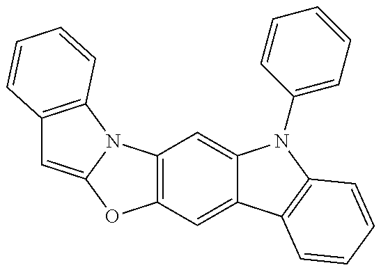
C12=C(C=C3C(=C1)N(C1=CC=CC=C1)C1=C3C=CC=C1)OC1=CC3=C(N21)C=CC=C3
